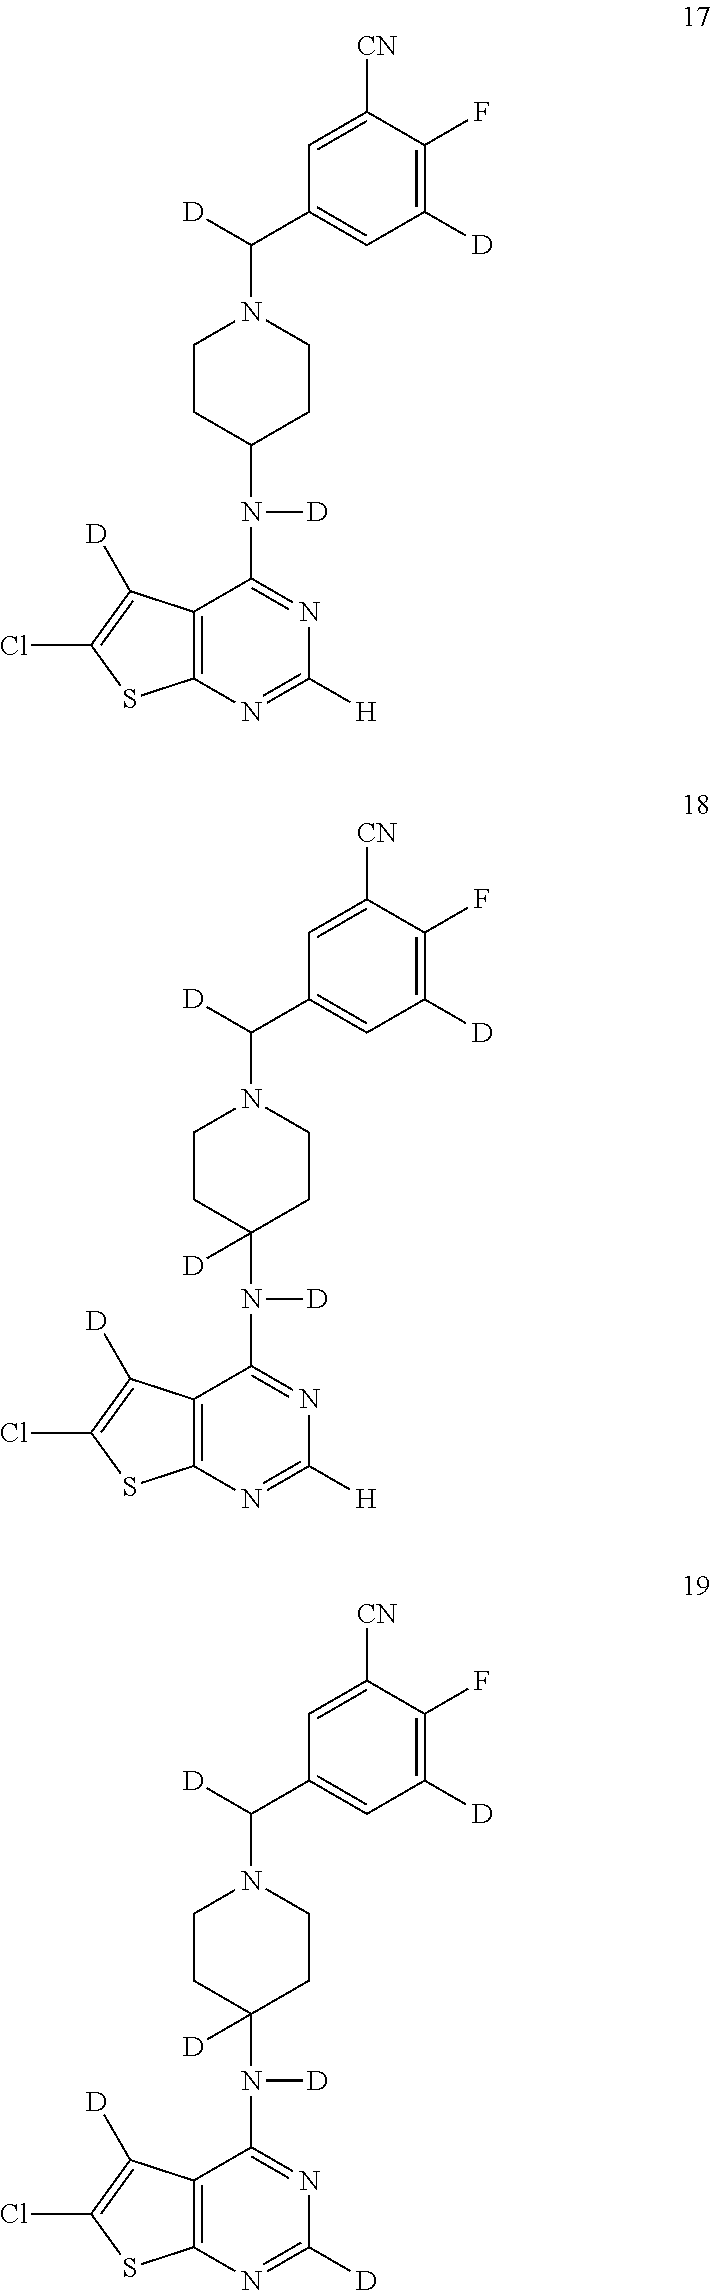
C12=C(C([D])=C(Cl)S1)C(N(C1CCN(C(C3=CC([D])=C(F)C([CN])=C3)[D])CC1)[D])=NC([H])=N2.C12=C(C([D])=C(Cl)S1)C(N(C1([D])CCN(C(C3=CC([D])=C(F)C([CN])=C3)[D])CC1)[D])=NC([H])=N2.C12=C(C([D])=C(Cl)S1)C(N(C1([D])CCN(C(C3=CC([D])=C(F)C([CN])=C3)[D])CC1)[D])=NC([D])=N2
